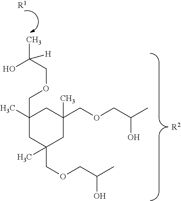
[R2].C(OCC1(C)CC(C)(COCC(C)O)CC(C)(COCC(C)O)C1)C(O)(C)[H].[R1]
